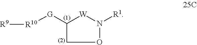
O1N([R1])[W]C([G][R10][R9])C1
